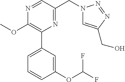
C1(OC)=C(C2=CC=CC(OC(F)F)=C2)N=C(CN2C=C(CO)N=N2)C=N1
